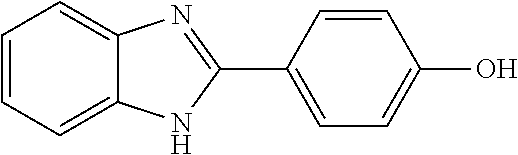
C1=CC=C2C(=C1)N=C(C1=CC=C(O)C=C1)N2
